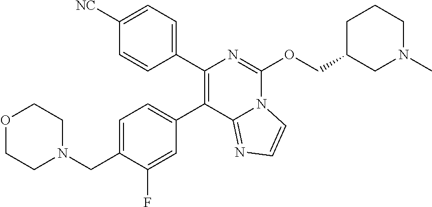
C1(CN2CCOCC2)=CC=C(C2=C(C3=CC=C([NC])C=C3)N=C(OCC3CN(C)CCC3)N3C2=NC=C3)C=C1F
